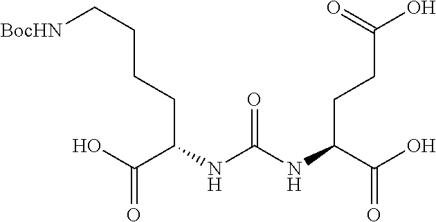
C(CCCC(NC(=O)NC(CCC(=O)O)C(=O)O)C(O)=O)[BocHN]
